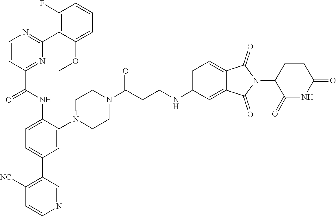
C1=CC(C(NC2=CC=C(C3=C([NC])C=CN=C3)C=C2N2CCN(C(CCNC3=CC=C4C(=C3)C(=O)N(C3C(=O)NC(=O)CC3)C4=O)=O)CC2)=O)=NC(C2=C(F)C=CC=C2OC)=N1
